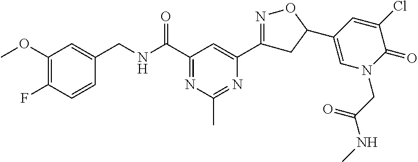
C1(OC)=C(F)C=CC(CNC(C2=NC(C)=NC(C3=NOC(C4=CN(CC(NC)=O)C(=O)C(Cl)=C4)C3)=C2)=O)=C1
